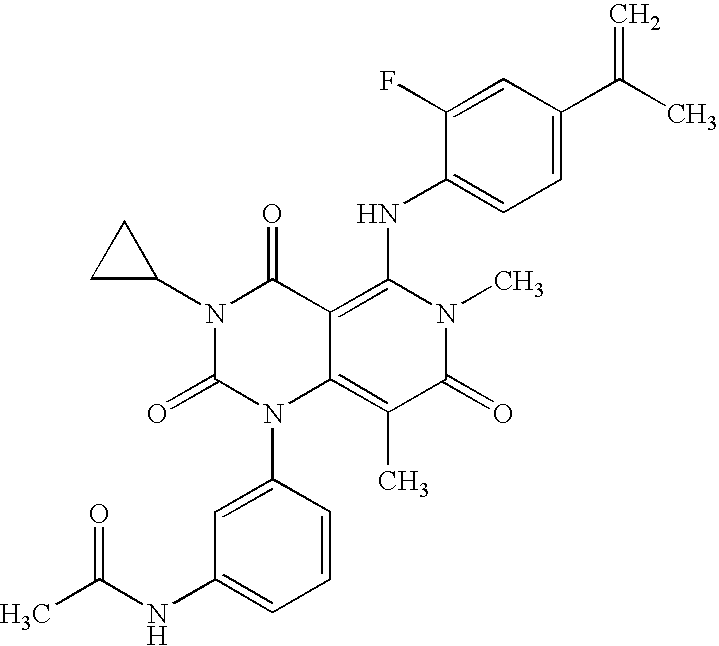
C1(NC(C)=O)=CC=CC(N2C3=C(C)C(=O)N(C)C(NC4=CC=C(C(C)=C)C=C4F)=C3C(=O)N(C3CC3)C2=O)=C1
